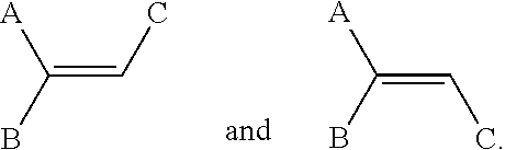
[A]C(=CC)B.[A]C(=CC)B
